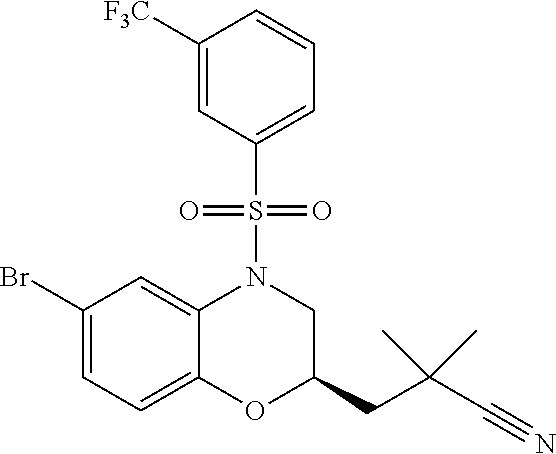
C1([F3C])=CC(S(=O)(=O)N2C3=CC(Br)=CC=C3OC(CC(C#N)(C)C)C2)=CC=C1
